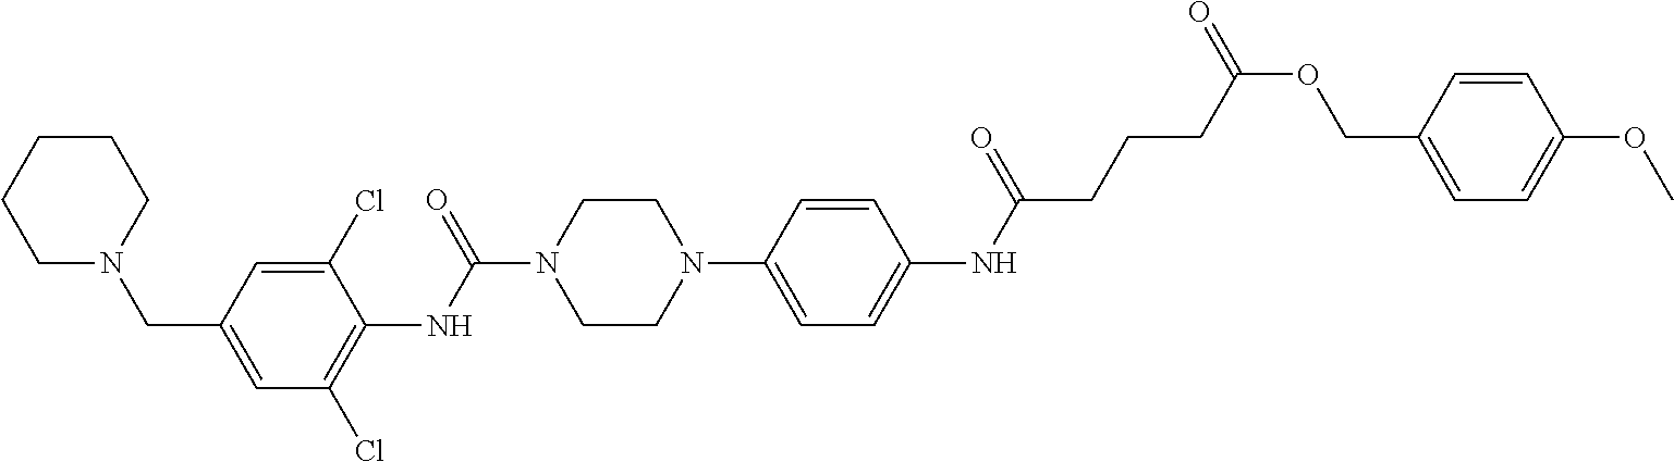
C1=C(CN2CCCCC2)C=C(Cl)C(NC(=O)N2CCN(C3=CC=C(NC(CCCC(OCC4=CC=C(OC)C=C4)=O)=O)C=C3)CC2)=C1Cl
